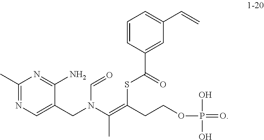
C1(C)=NC=C(CN(C=O)C(=C(SC(C2=CC(C=C)=CC=C2)=O)CCOP(=O)(O)O)C)C(N)=N1
